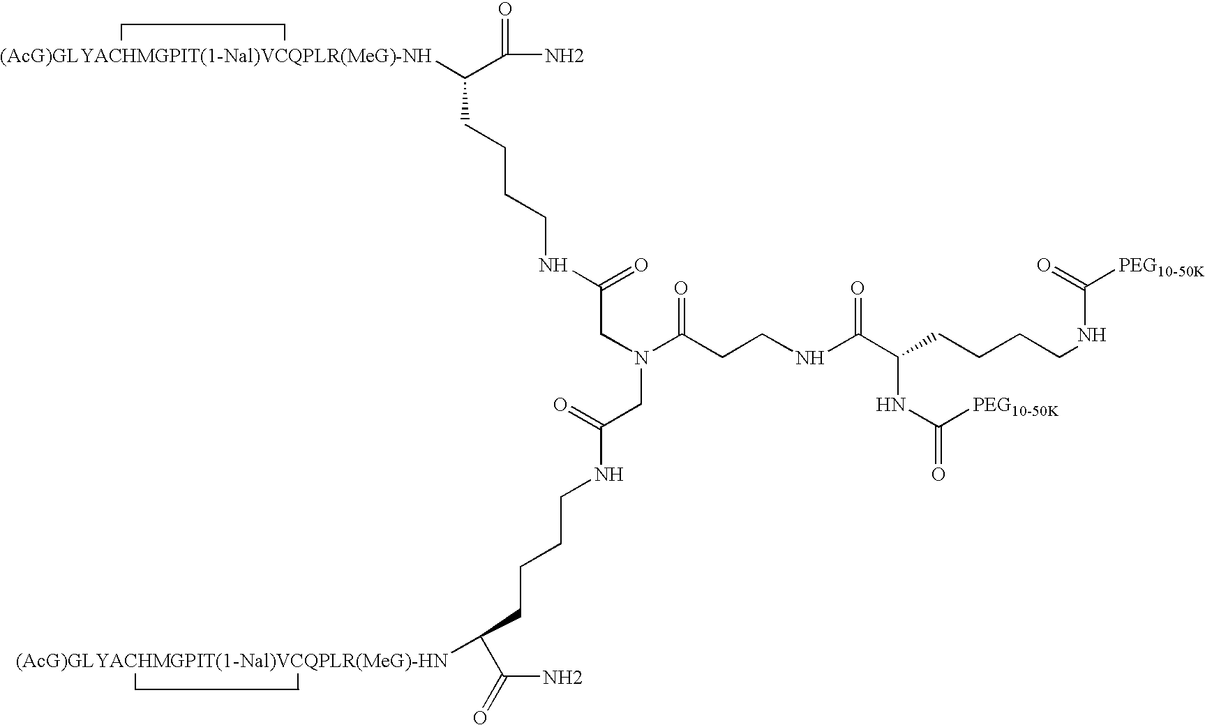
NC(=O)C([(AcG)GLYACHMGPIT(1-Nal)VCQPLR(MeG)-NH])CCCCNC(=O)CN(CC(=O)NCCCCC(C(N)=O)[(AcG)GLYACHMGPIT(1-Nal)VCQPLR(MeG)-HN])C(CCNC(=O)C(NC([PEG10-50K])=O)CCCCNC(=O)[PEG10-50K])=O
